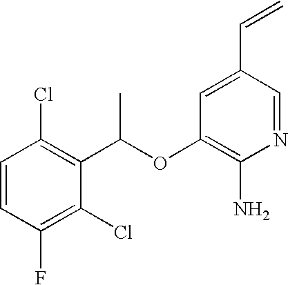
C1=CC(Cl)=C(C(OC2=C(N)N=CC(C=C)=C2)C)C(Cl)=C1F
